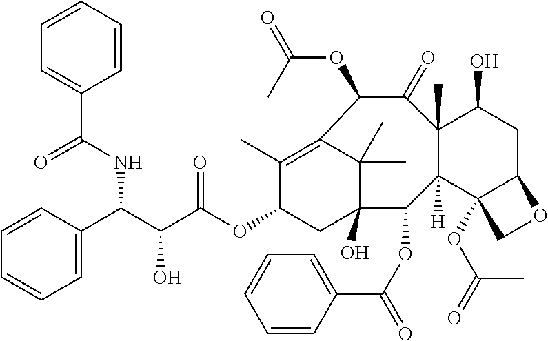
C1=C(C(C(C(OC2C(C)=C3C(OC(C)=O)C(=O)C4(C)C([H])(C5(OC(C)=O)C(CC4O)OC5)C(OC(C4=CC=CC=C4)=O)C(O)(C3(C)C)C2)=O)O)NC(C2=CC=CC=C2)=O)C=CC=C1
